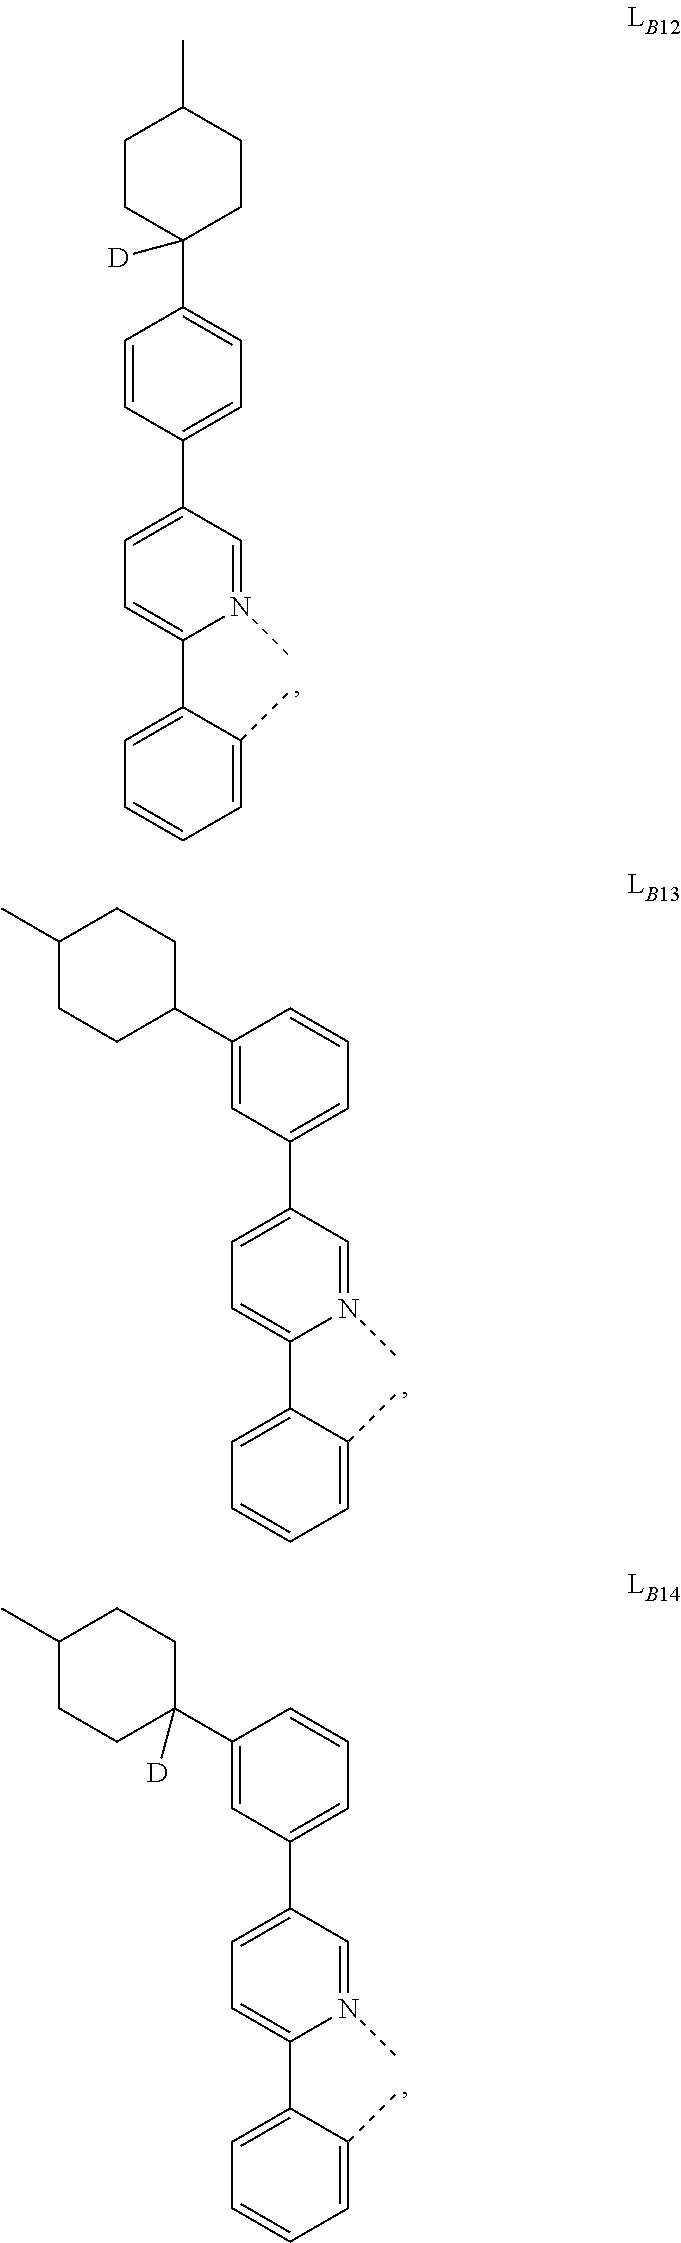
C1(C2=CC=C(C3=CC=CC(C4CCC(C)CC4)=C3)C=N2C)=CC=CC=C1C.C1(C2=CC=C(C3=CC=CC(C4([D])CCC(C)CC4)=C3)C=N2C)=CC=CC=C1C.C1(C2=CC=C(C3=CC=C(C4([D])CCC(C)CC4)C=C3)C=N2C)=CC=CC=C1C
